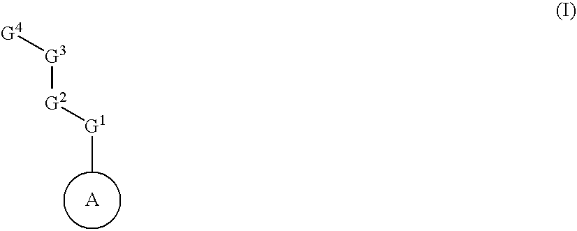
[G4][G3][G2][G1]C.[A]
